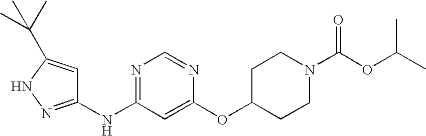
C1(NC2=NC=NC(OC3CCN(C(OC(C)C)=O)CC3)=C2)=NNC(C(C)(C)C)=C1
